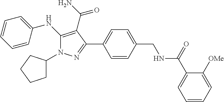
C1C(N2C(NC3=CC=CC=C3)=C(C(N)=O)C(C3=CC=C(CNC(C4=CC=CC=C4[OMe])=O)C=C3)=N2)CCC1
